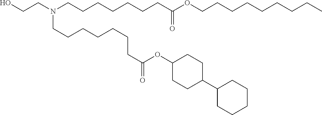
C(C(=O)OC1CCC(C2CCCCC2)CC1)CCCCCCN(CCO)CCCCCCCC(=O)OCCCCCCCCC
